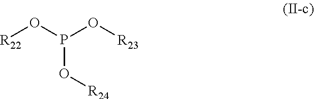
[R22]OP(O[R23])O[R24]
